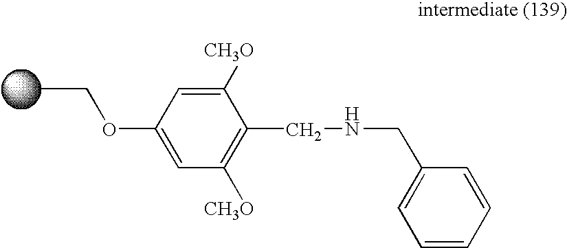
C1([CH3O])=CC(OCC)=CC([CH3O])=C1CNCC1=CC=CC=C1
